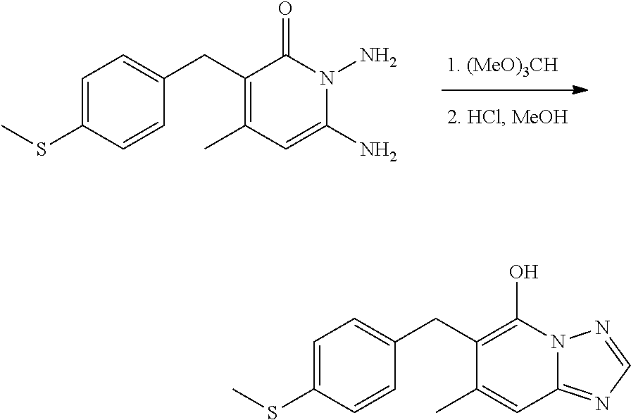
C1=C(SC)C=CC(CC2=C(C)C=C(N)N(N)C2=O)=C1.C1=C(SC)C=CC(CC2=C(O)N3C(=NC=N3)C=C2C)=C1
